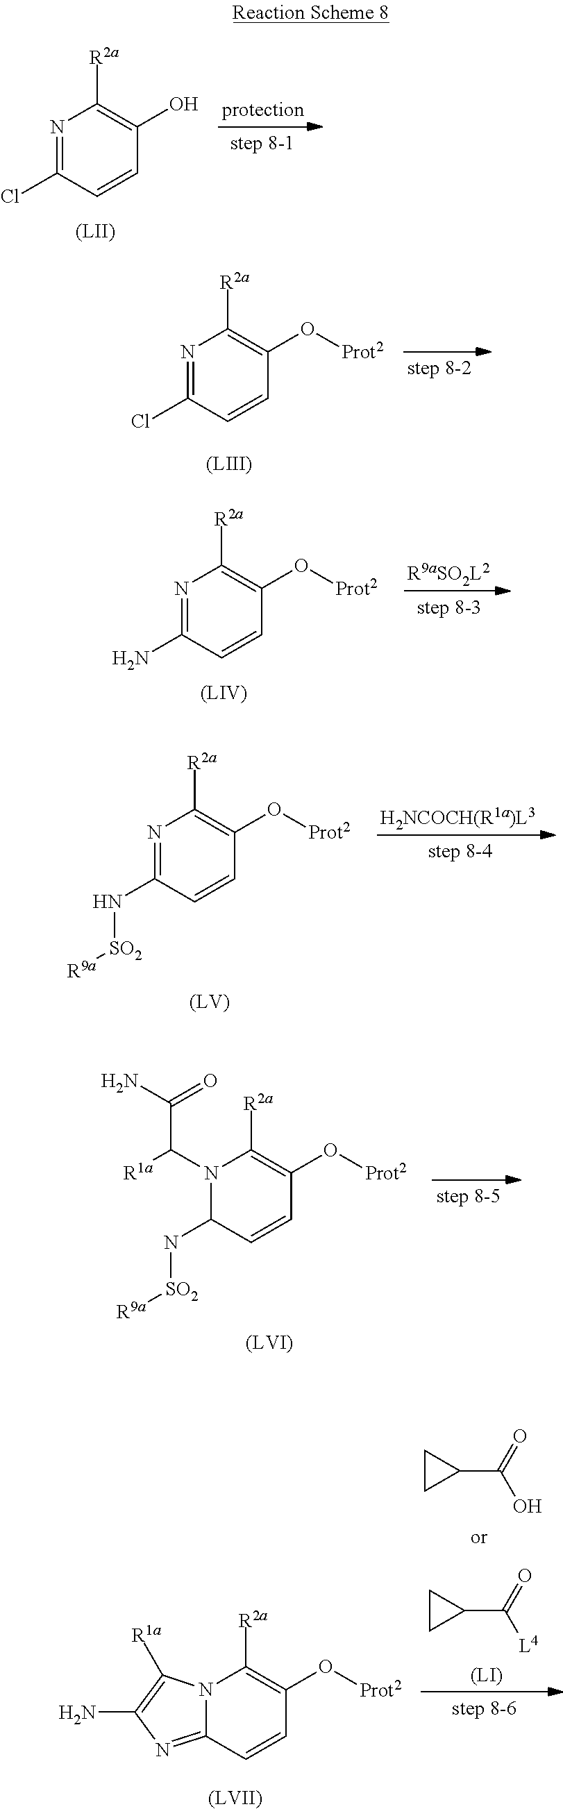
N1=C(Cl)C=CC(O)=C1[R2a].[(LII)].N1=C(Cl)C=CC(O[Prot2])=C1[R2a].[(LIII)].N1=C(N)C=CC(O[Prot2])=C1[R2a].[(LIV)].N1=C(N[SO2][R9a])C=CC(O[Prot2])=C1[R2a].[(LV)].N1(C([R1a])C(N)=O)C(N[SO2][R9a])C=CC(O[Prot2])=C1[R2a].[(LVI)].N12C(=NC(N)=C1[R1a])C=CC(O[Prot2])=C2[R2a].[(LVII)].C1C(C([L4])=O)C1.C1C(C(O)=O)C1
